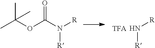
CC(OC(N([R])[R])=O)(C)C.N([R])[R].[TFA]
